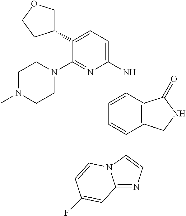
C12=NC=C(C3=CC=C(NC4=CC=C(C5COCC5)C(N5CCN(C)CC5)=N4)C4=C3CNC4=O)N1C=CC(F)=C2
